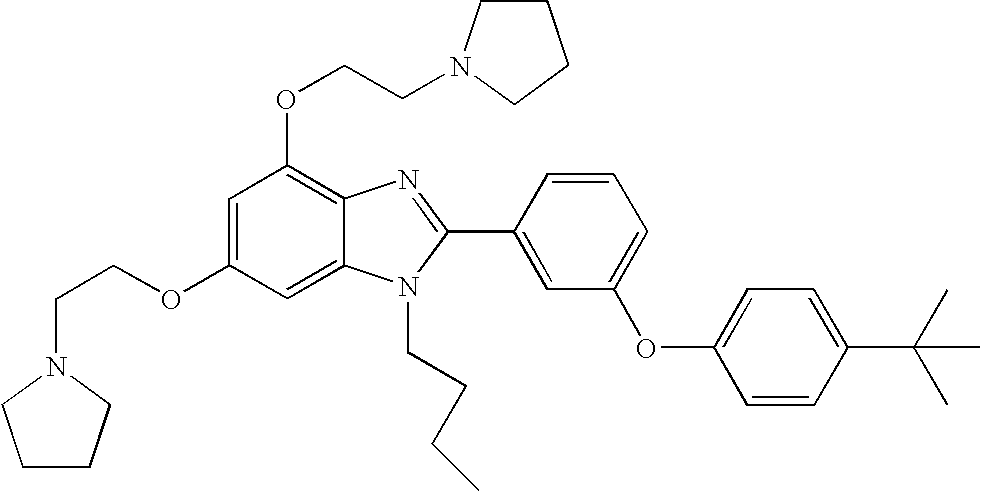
C1=C(OCCN2CCCC2)C=C2C(=C1OCCN1CCCC1)N=C(C1=CC(OC3=CC=C(C(C)(C)C)C=C3)=CC=C1)N2CCCC
